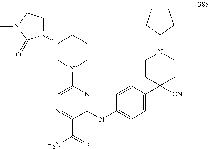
C1(NC2=CC=C(C3([CN])CCN(C4CCCC4)CC3)C=C2)=NC(N2CCCC(N3CCN(C)C3=O)C2)=CN=C1C(=O)N
